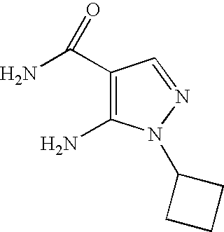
C1(C(N)=O)=C(N)N(C2CCC2)N=C1
